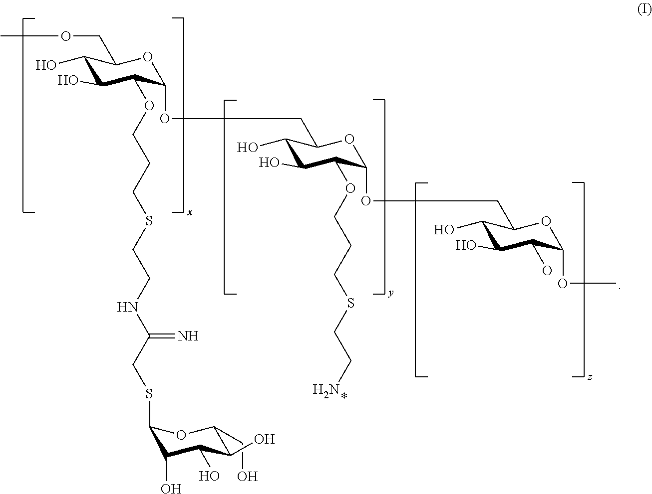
C1(O)C(O)C(OCCCSCCNC(=N)CSC2C(O)C(O)C(O)C(CO)O2)C(OCC2C(O)C(O)C(OCCCSCCN)C(OCC3C(O)C(O)C(O)C(OC)O3)O2)OC1COC
